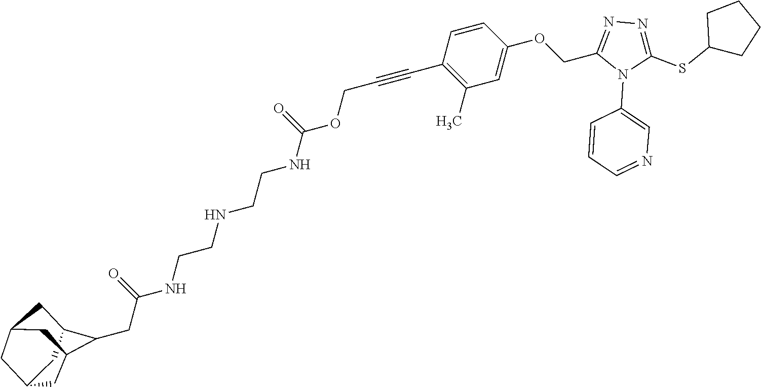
C1=CC(C#CCOC(NCCNCCNC(CC2C3CC4CC2CC(C4)C3)=O)=O)=C(C)C=C1OCC1=NN=C(SC2CCCC2)N1C1=CN=CC=C1
